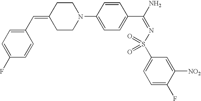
N1(C2=CC=C(C(N)=NS(C3=CC=C(F)C([NO2])=C3)(=O)=O)C=C2)CCC(=CC2=CC=C(F)C=C2)CC1
